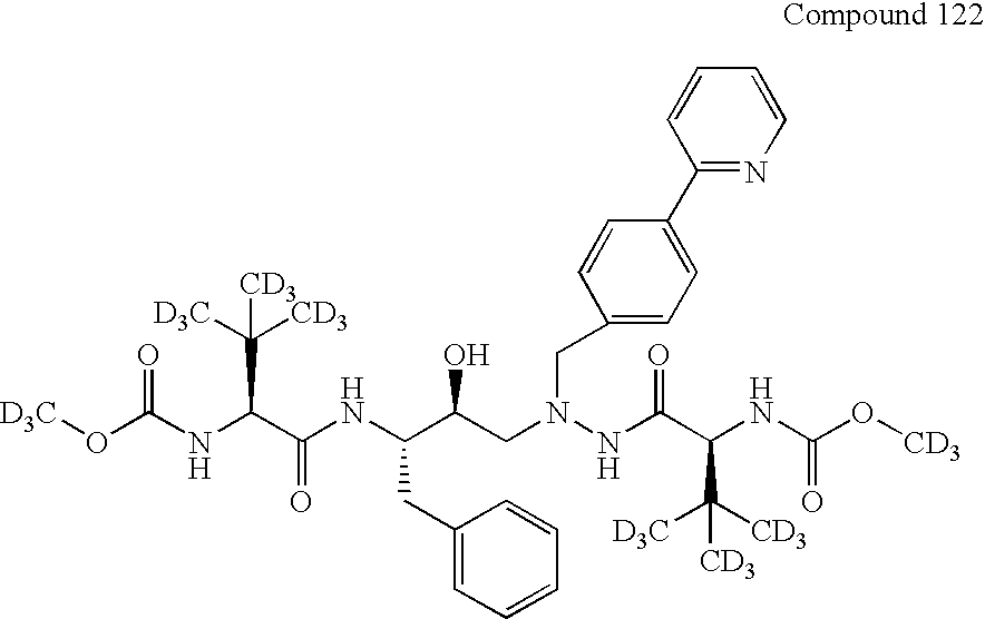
[D3C]OC(NC(C(NC(C(CN(NC(C(NC(O[CD3])=O)C([CD3])([D3C])[CD3])=O)CC1=CC=C(C2=NC=CC=C2)C=C1)O)CC1=CC=CC=C1)=O)C([D3C])([CD3])[CD3])=O
